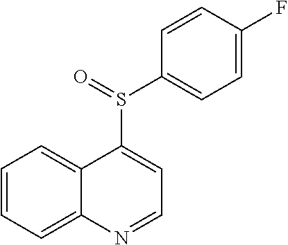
C1=CC=C2C(=C1)C(S(C1=CC=C(F)C=C1)=O)=CC=N2
